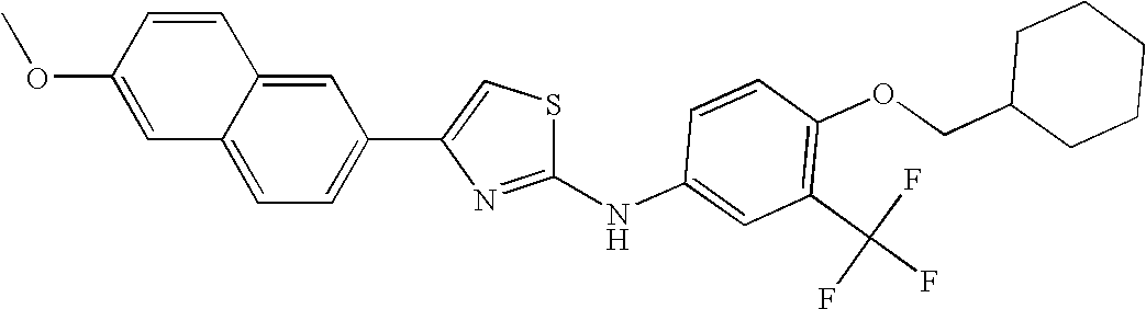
C1=CC(NC2=NC(C3=CC=C4C(=C3)C=CC(OC)=C4)=CS2)=CC(C(F)(F)F)=C1OCC1CCCCC1
